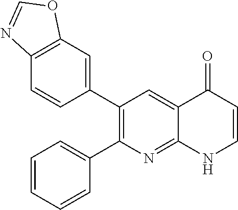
C12=C(C=C(C3=C(C4=CC=CC=C4)N=C4C(=C3)C(=O)C=CN4)C=C1)OC=N2
